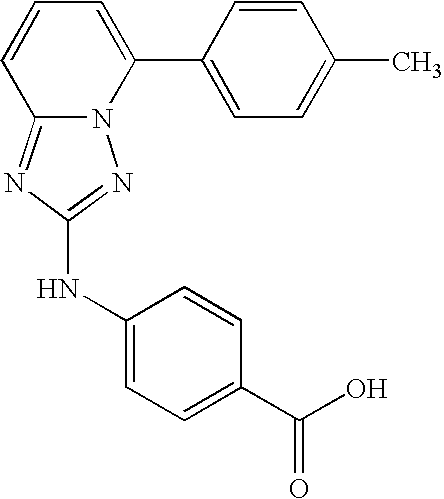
C12=NC(NC3=CC=C(C(O)=O)C=C3)=NN1C(C1=CC=C(C)C=C1)=CC=C2
